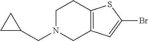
C1N(CC2CC2)CC2=C(C1)SC(Br)=C2
